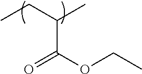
CCC(C)C(OCC)=O
